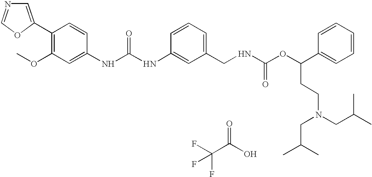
C1=C(C2=C(OC)C=C(NC(NC3=CC(CNC(OC(C4=CC=CC=C4)CCN(CC(C)C)CC(C)C)=O)=CC=C3)=O)C=C2)OC=N1.C(C(O)=O)(F)(F)F
